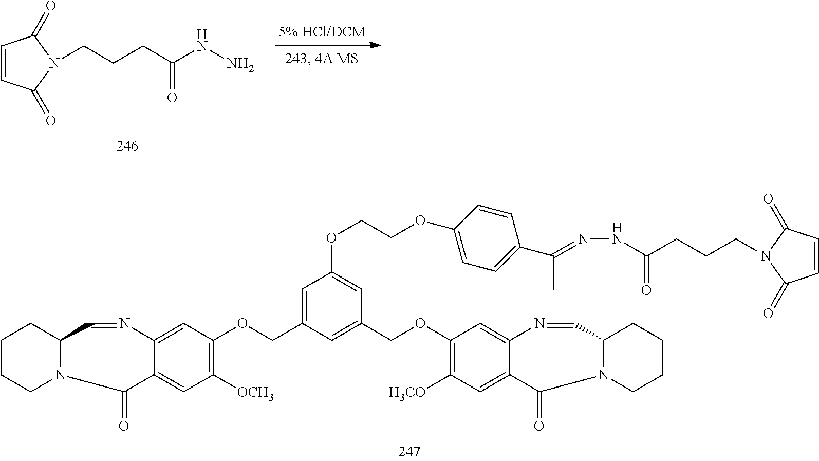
[5% HCl/DCM].C1=CC(=O)N(CCCC(NN)=O)C1=O.C1(OCC2=CC(COC3=C([OCH3])C=C4C(=C3)N=CC3CCCCN3C4=O)=CC(OCCOC3=CC=C(C(=NNC(CCCN4C(=O)C=CC4=O)=O)C)C=C3)=C2)=C([H3CO])C=C2C(=C1)N=CC1N(CCCC1)C2=O
